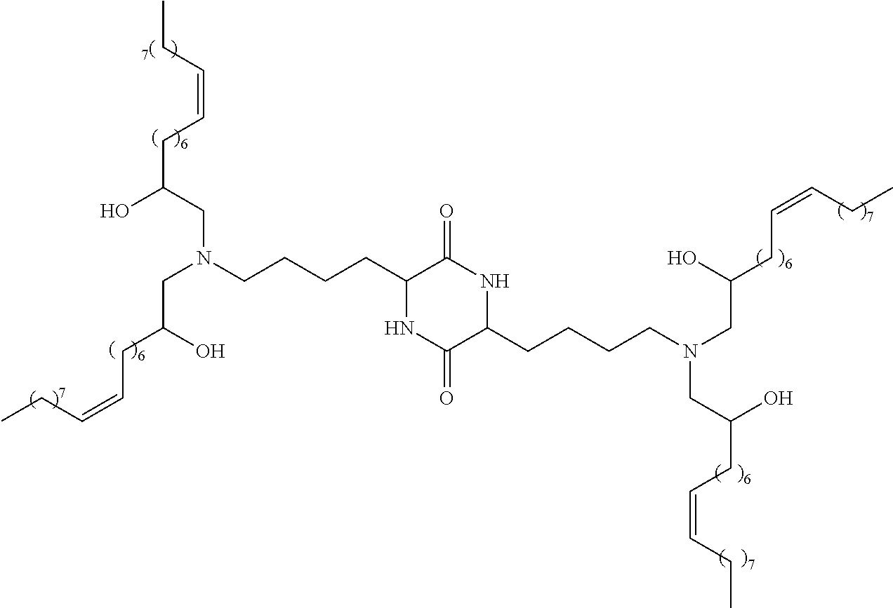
N1C(=O)C(CCCCN(CC(CC=CCC)O)CC(O)CC=CCC)NC(=O)C1CCCCN(CC(CC=CCC)O)CC(O)CC=CCC
